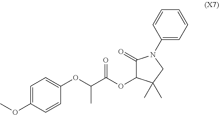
C1=C(OC)C=CC(OC(C(OC2C(=O)N(C3=CC=CC=C3)CC2(C)C)=O)C)=C1
